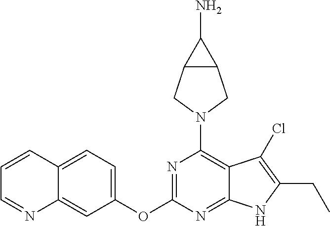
N1=C(OC2=CC=C3C(=C2)N=CC=C3)N=C2C(=C1N1CC3C(C1)C3N)C(Cl)=C(CC)N2
